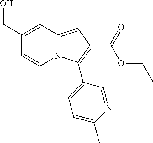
OCC1=CC2=CC(C(=O)OCC)=C(C3=CC=C(C)N=C3)N2C=C1
